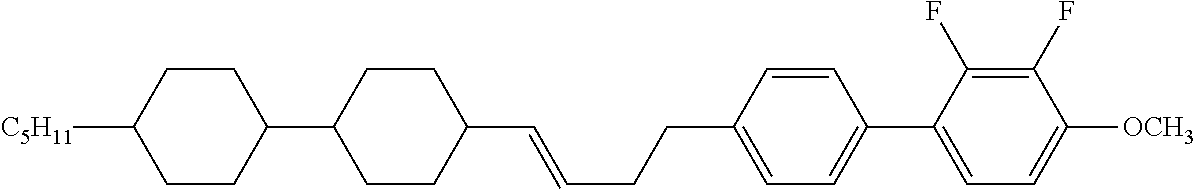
C1=CC(CCC=CC2CCC(C3CCC([C5H11])CC3)CC2)=CC=C1C1=CC=C([OCH3])C(F)=C1F
